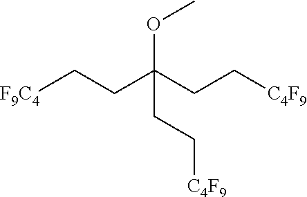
[F9C4]CCC(CC[C4F9])(OC)CC[C4F9]
